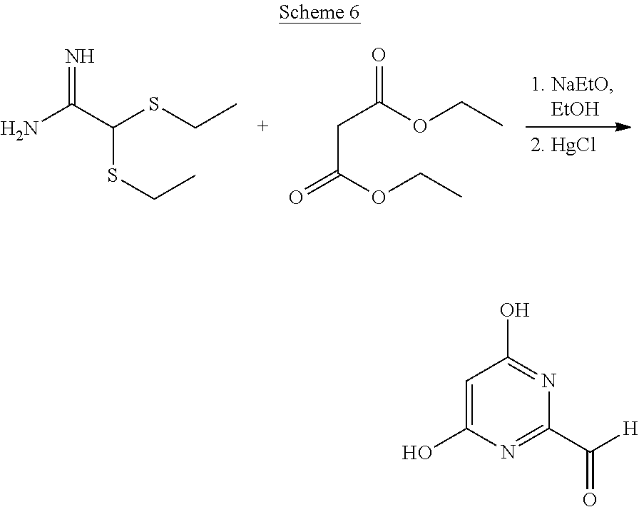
N=C(C(SCC)SCC)N.C(C(OCC)=O)C(OCC)=O.C1=C(O)N=C(C([H])=O)N=C1O
